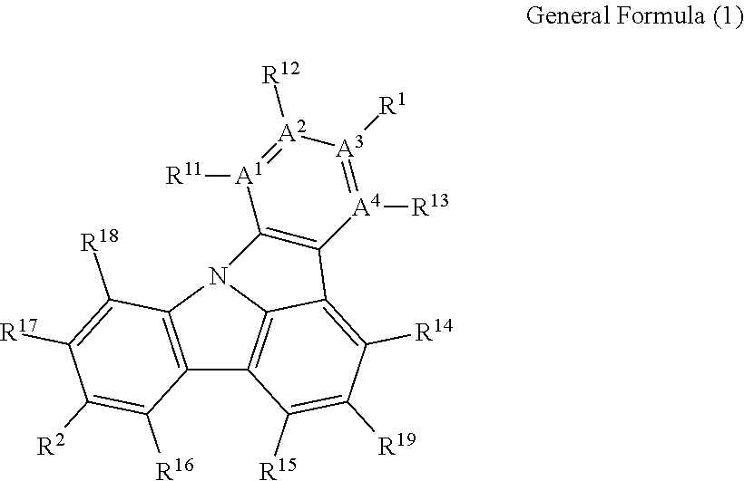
C12=C(C([R18])=C([R17])C([R2])=C1[R16])N1C3=C2C([R15])=C([R19])C([R14])=C3C2=C1[A1]([R11])=[A2]([R12])[A3]([R1])=[A4]2[R13]
